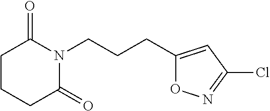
C(CC1=CC(Cl)=NO1)CN1C(=O)CCCC1=O
